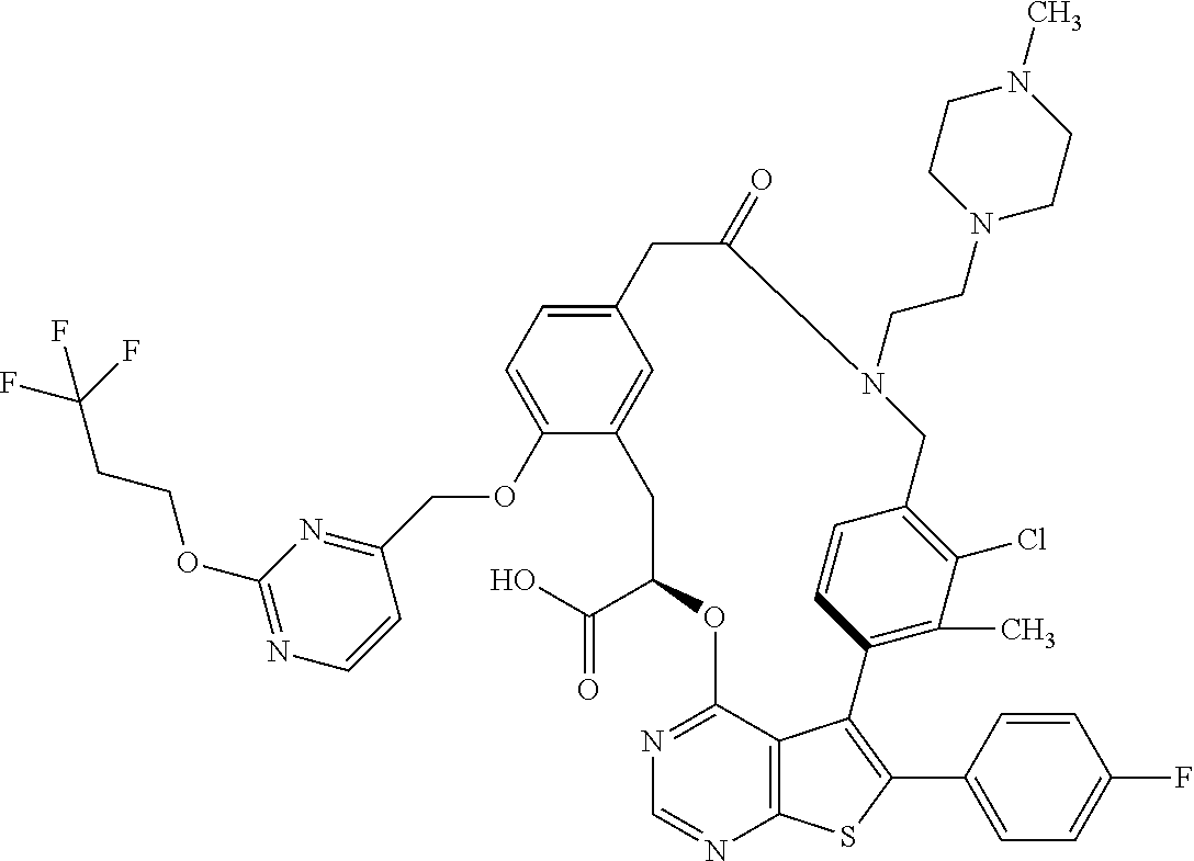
C1(C(O)=O)OC2=NC=NC3=C2C(=C(C2=CC=C(F)C=C2)S3)C2=C(C)C(Cl)=C(C=C2)CN(CCN2CCN(C)CC2)C(=O)CC2=CC=C(OCC3=NC(OCCC(F)(F)F)=NC=C3)C(=C2)C1
